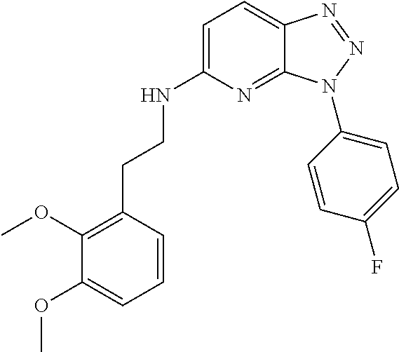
C1=C(NCCC2=C(OC)C(OC)=CC=C2)N=C2C(=C1)N=NN2C1=CC=C(F)C=C1
